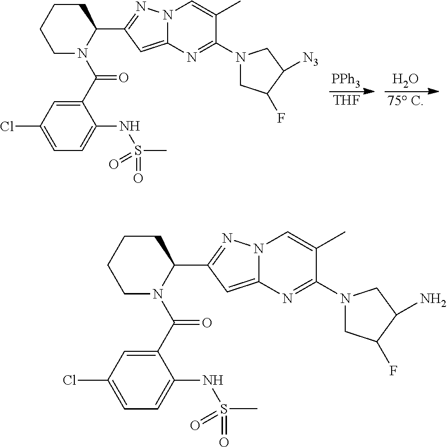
C1(C(N2C(C3=NN4C(=C3)N=C(N3CC(F)C([N3])C3)C(C)=C4)CCCC2)=O)=CC(Cl)=CC=C1NS(C)(=O)=O.[PPh3].[THF].O.[75 C].C1(C(N2C(C3=NN4C(=C3)N=C(N3CC(F)C(N)C3)C(C)=C4)CCCC2)=O)=CC(Cl)=CC=C1NS(C)(=O)=O
